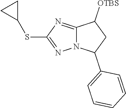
C12=NC(SC3CC3)=NN1C(C1=CC=CC=C1)CC2[OTBS]
